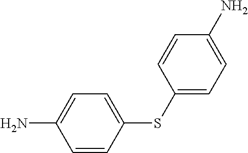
C1=CC(SC2=CC=C(N)C=C2)=CC=C1N
